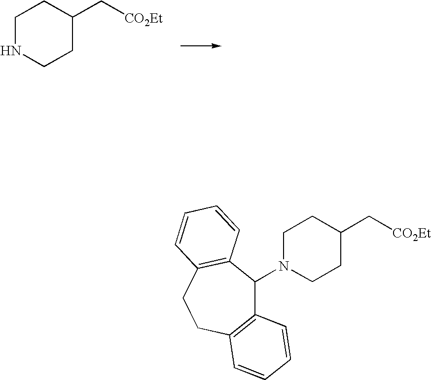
C1NCCC(C[CO2Et])C1.C1N(C2C3=C(CCC4=C2C=CC=C4)C=CC=C3)CCC(C[CO2Et])C1
